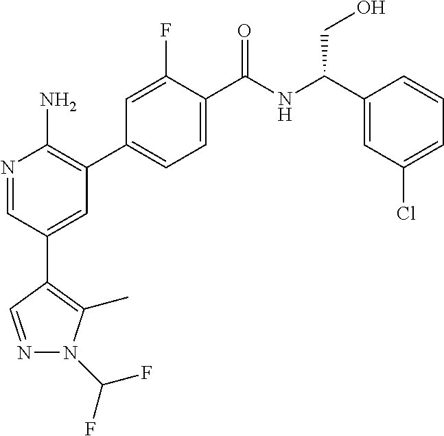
N1=CC(C2=C(C)N(C(F)F)N=C2)=CC(C2=CC=C(C(NC(C3=CC(Cl)=CC=C3)CO)=O)C(F)=C2)=C1N
